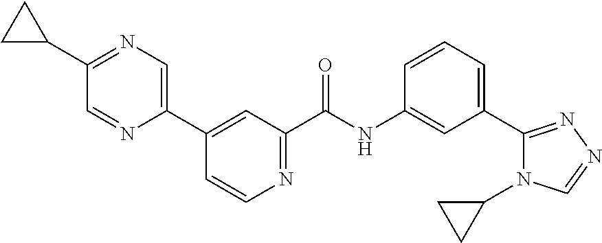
C1(C2CC2)=NC=C(C2=CC(C(NC3=CC(C4=NN=CN4C4CC4)=CC=C3)=O)=NC=C2)N=C1
